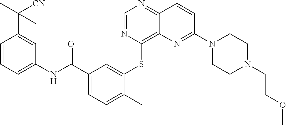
C1=NC(SC2=CC(C(NC3=CC=CC(C(C)([CN])C)=C3)=O)=CC=C2C)=C2C(=N1)C=CC(N1CCN(CCOC)CC1)=N2
